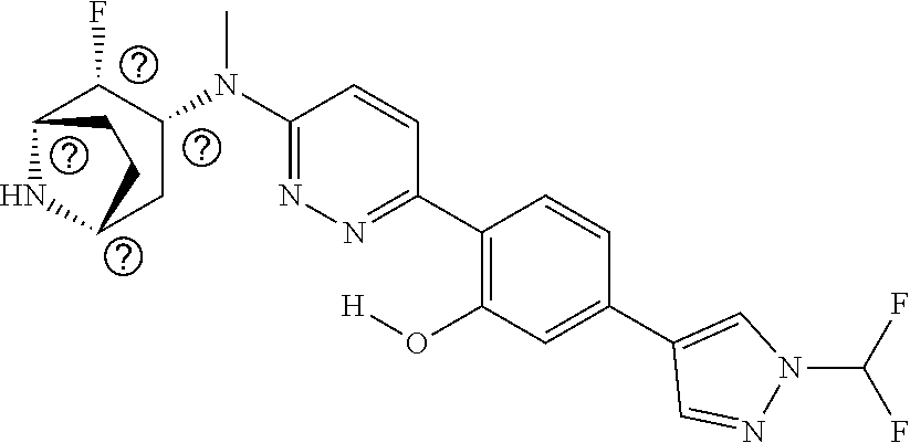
C1(N(C2C(F)C3NC(C2)CC3)C)=NN=C(C2=C(O[H])C=C(C3=CN(C(F)F)N=C3)C=C2)C=C1
